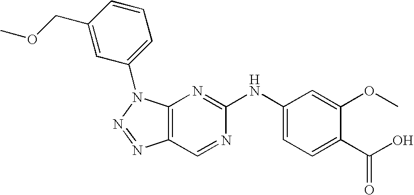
C12=C(N(C3=CC=CC(COC)=C3)N=N1)N=C(NC1=CC=C(C(O)=O)C(OC)=C1)N=C2
